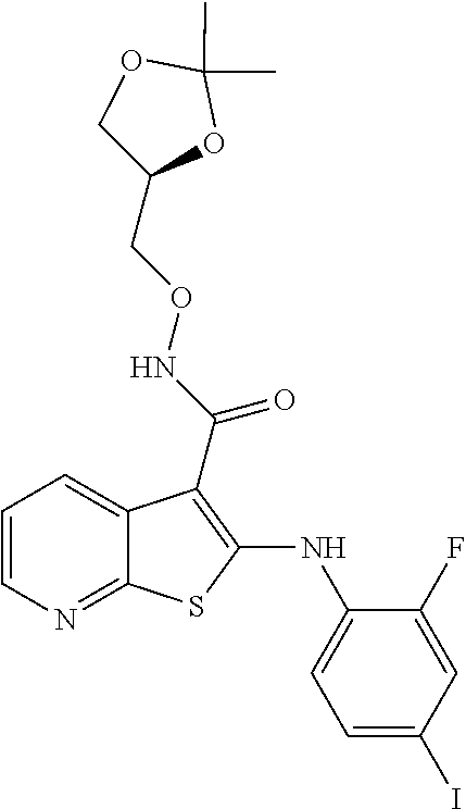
C1=CN=C2C(=C1)C(C(NOCC1COC(C)(C)O1)=O)=C(NC1=CC=C(I)C=C1F)S2
